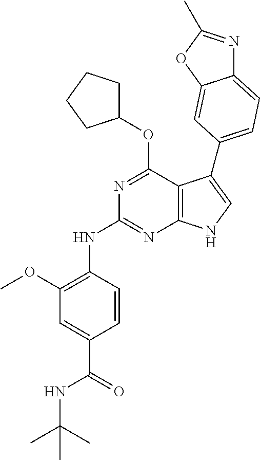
C1(OC)=C(NC2=NC3=C(C(OC4CCCC4)=N2)C(C2=CC=C4N=C(C)OC4=C2)=CN3)C=CC(C(=O)NC(C)(C)C)=C1
